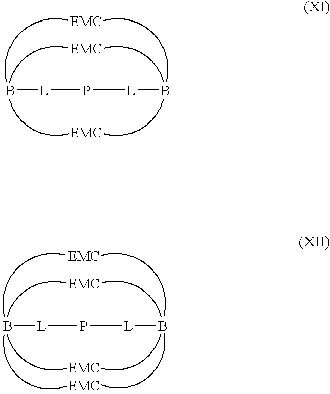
B[L]P[L]B.B[L]P[L]B
